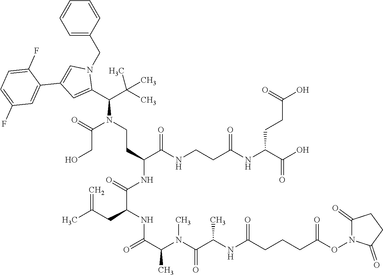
C(N(C(CO)=O)CCC(C(NCCC(NC(CCC(=O)O)C(=O)O)=O)=O)NC(C(NC(C(C)N(C(=O)C(C)NC(=O)CCCC(ON1C(=O)CCC1=O)=O)C)=O)CC(C)=C)=O)(C(C)(C)C)C1=CC(C2=CC(F)=CC=C2F)=CN1CC1=CC=CC=C1
